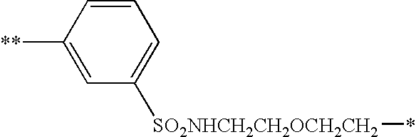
C1=CC([**])=CC([SO2NHCH2CH2OCH2CH2]*)=C1
